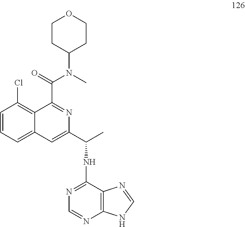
C1=CC=C2C(=C1Cl)C(C(N(C1CCOCC1)C)=O)=NC(C(C)NC1=NC=NC3=C1N=CN3)=C2
